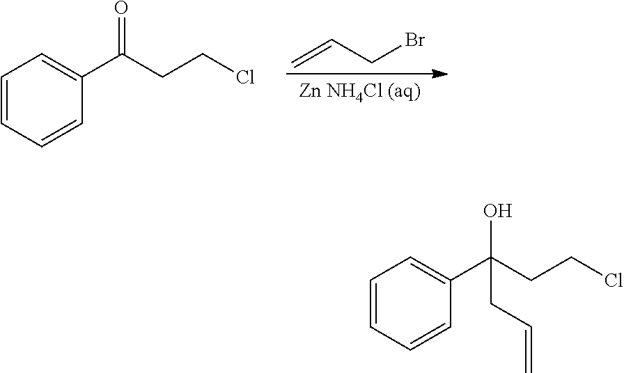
C1=CC=CC(C(CCCl)=O)=C1.C=CCBr.C1=CC=CC(C(CCCl)(O)CC=C)=C1
